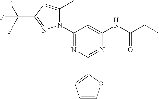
C1(N2C(C)=CC(C(F)(F)F)=N2)=NC(C2=CC=CO2)=NC(NC(CC)=O)=C1
